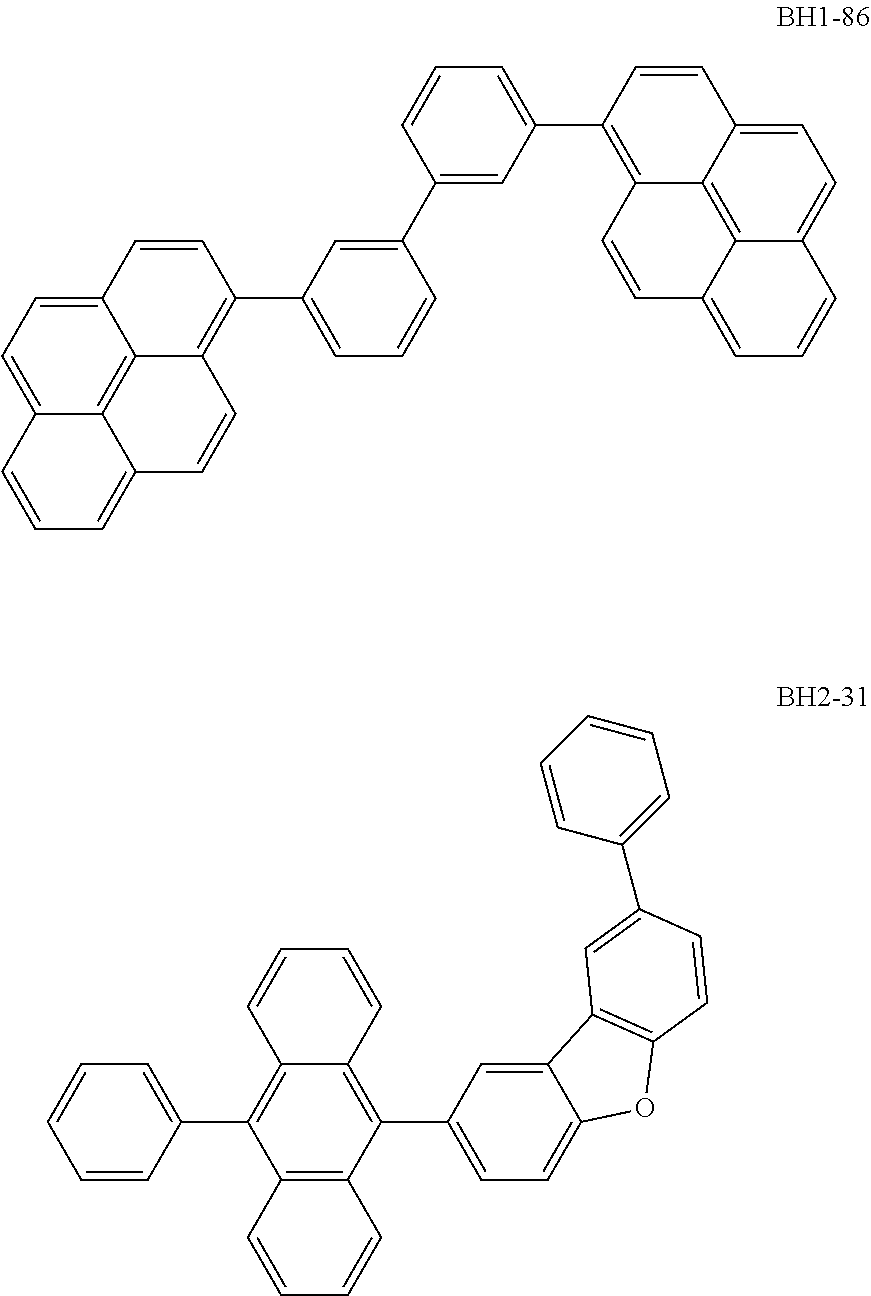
C12=CC=C3C4=C1C(=C(C1=CC=CC(C5=CC(C6=C7C8=C9C(=CC=C8C=C6)C=CC=C9C=C7)=CC=C5)=C1)C=C2)C=CC4=CC=C3.C12=C(C(C3=CC=C4C(=C3)C3=C(O4)C=CC(C4=CC=CC=C4)=C3)=C3C(=C1C1=CC=CC=C1)C=CC=C3)C=CC=C2
